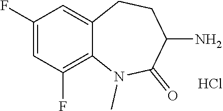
C1(F)=CC(F)=C2C(=C1)CCC(N)C(=O)N2C.Cl
